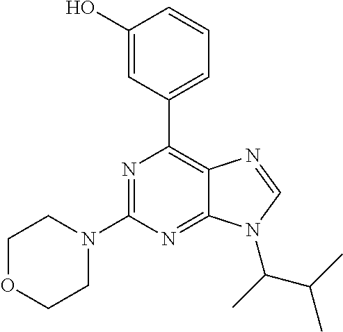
N1=C(N2CCOCC2)N=C2C(=C1C1=CC=CC(O)=C1)N=CN2C(C)C(C)C
